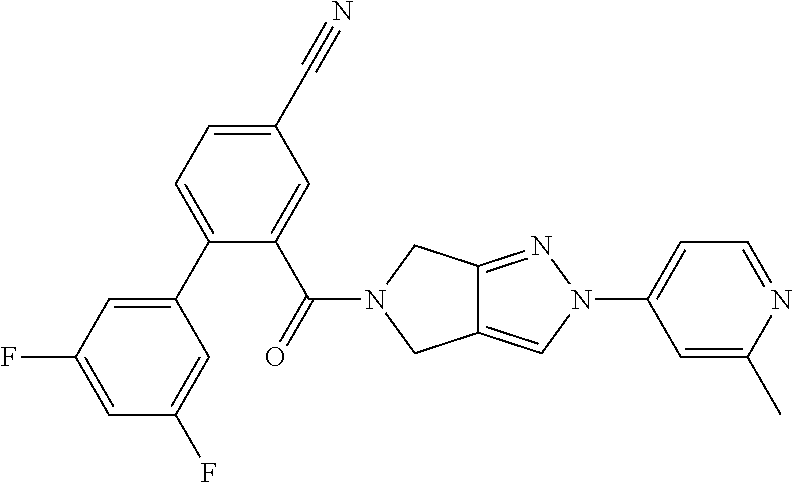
C1(C2=CC=C(C#N)C=C2C(=O)N2CC3=CN(C4=CC=NC(C)=C4)N=C3C2)=CC(F)=CC(F)=C1
